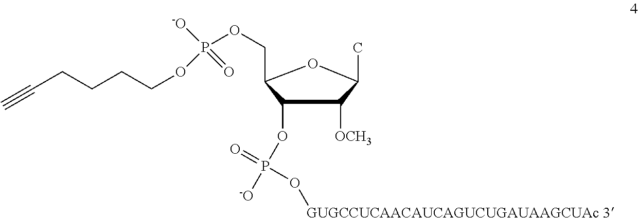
C1(OP([-O])(=O)O[GUGCCUCAACAUCAGUCUGAUAAGCUAc 3])C([OCH3])C(C)OC1COP(OCCCCC#C)(=O)[-O]
